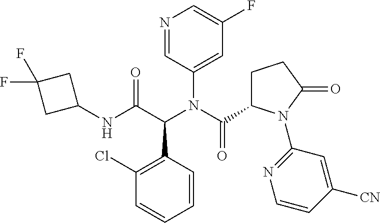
N1=CC(N(C(=O)C2CCC(=O)N2C2=NC=CC([CN])=C2)C(C(NC2CC(F)(F)C2)=O)C2=C(Cl)C=CC=C2)=CC(F)=C1
